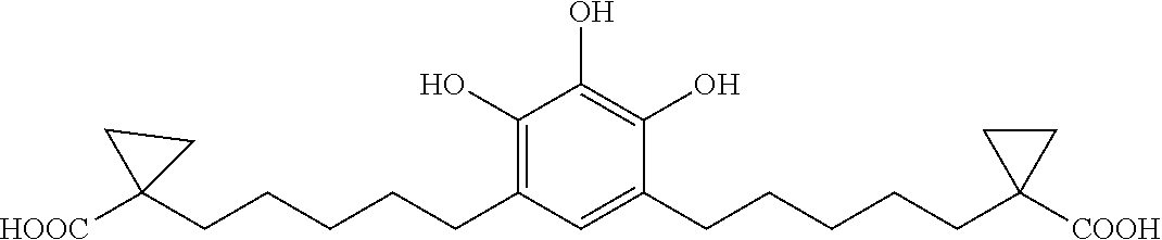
C1(CCCCCC2([HOOC])CC2)=C(O)C(O)=C(O)C(CCCCCC2([COOH])CC2)=C1
